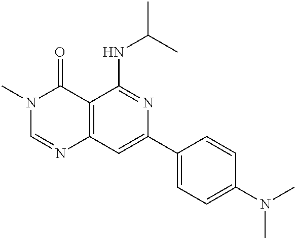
C12=C(C=C(C3=CC=C(N(C)C)C=C3)N=C1NC(C)C)N=CN(C)C2=O
